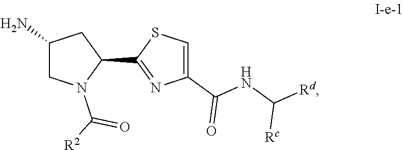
C1(N)CN(C([R2])=O)C(C2=NC(C(=O)NC([Rd])[Rc])=CS2)C1
